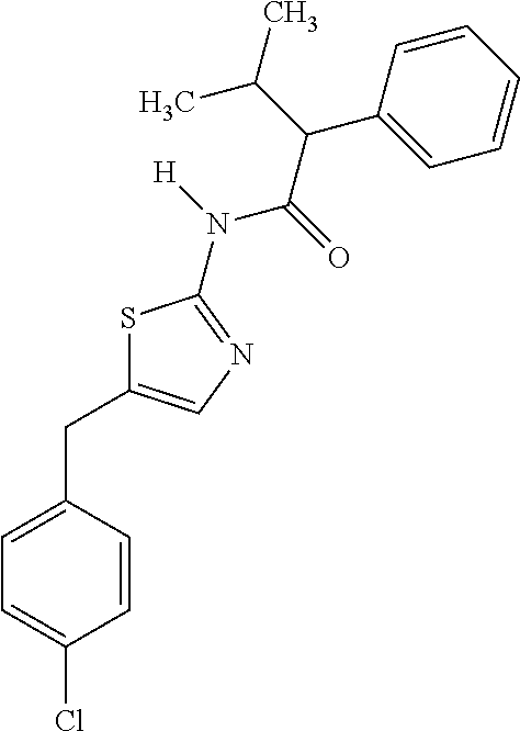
C1=CC(CC2=CN=C(N([H])C(=O)C(C(C)C)C3=CC=CC=C3)S2)=CC=C1Cl
